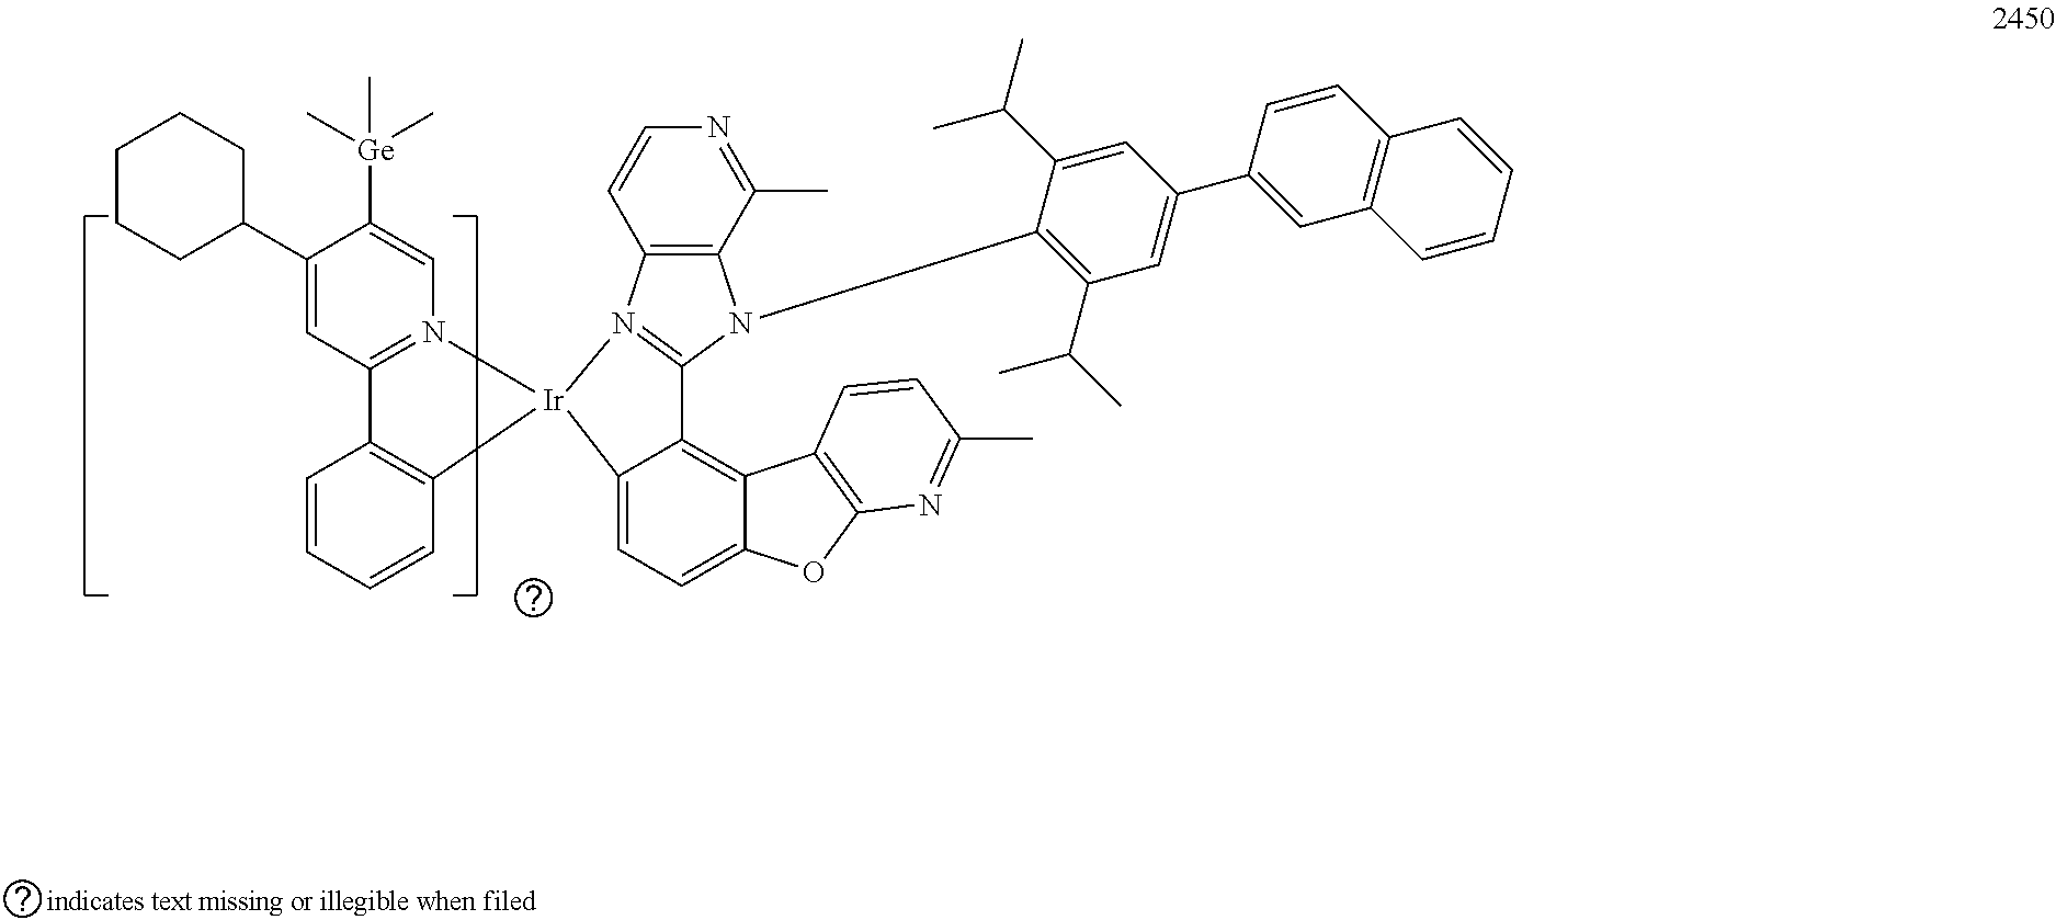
C1(C2CCCCC2)=CC2=N(C=C1[Ge](C)(C)C)[Ir]1(C3=C2C=CC=C3)N2=C(C3=C4C(=CC=C13)OC1=C4C=CC(C)=N1)N(C1=C(C(C)C)C=C(C3=CC4=C(C=C3)C=CC=C4)C=C1C(C)C)C1=C2C=CN=C1C
